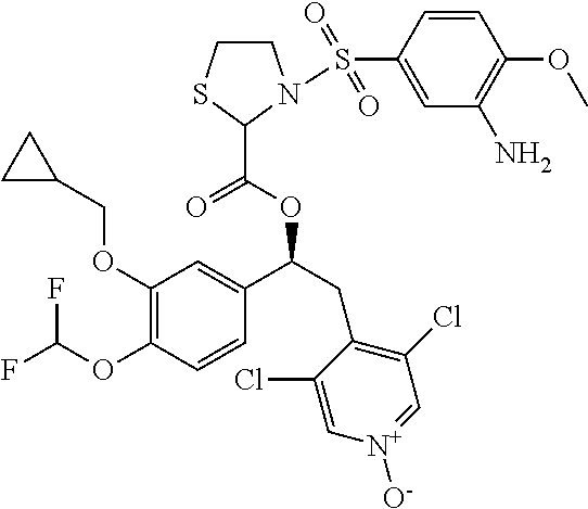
C1(OCC2CC2)=C(OC(F)F)C=CC(C(CC2=C(Cl)C=[N+]([O-])C=C2Cl)OC(C2N(S(C3=CC(N)=C(OC)C=C3)(=O)=O)CCS2)=O)=C1
